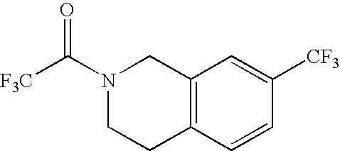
N1(C([F3C])=O)CCC2=C(C1)C=C([CF3])C=C2
